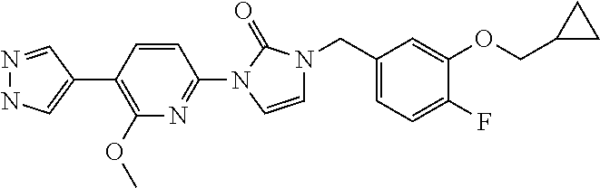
N1=CC(C2=C(OC)N=C(N3C=CN(CC4=CC=C(F)C(OCC5CC5)=C4)C3=O)C=C2)=CN1
